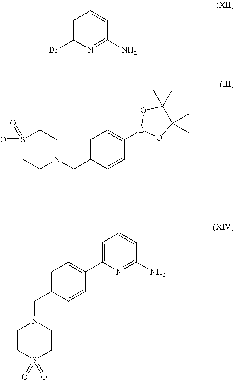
C1=C(Br)N=C(N)C=C1.S1(=O)(=O)CCN(CC2=CC=C(B3OC(C)(C)C(C)(C)O3)C=C2)CC1.C1=C(C2=CC=C(CN3CCS(=O)(=O)CC3)C=C2)N=C(N)C=C1
